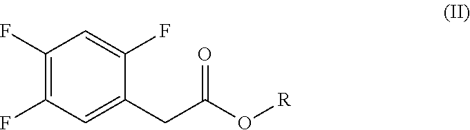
C1(F)=C(F)C=C(CC(O[R])=O)C(F)=C1
